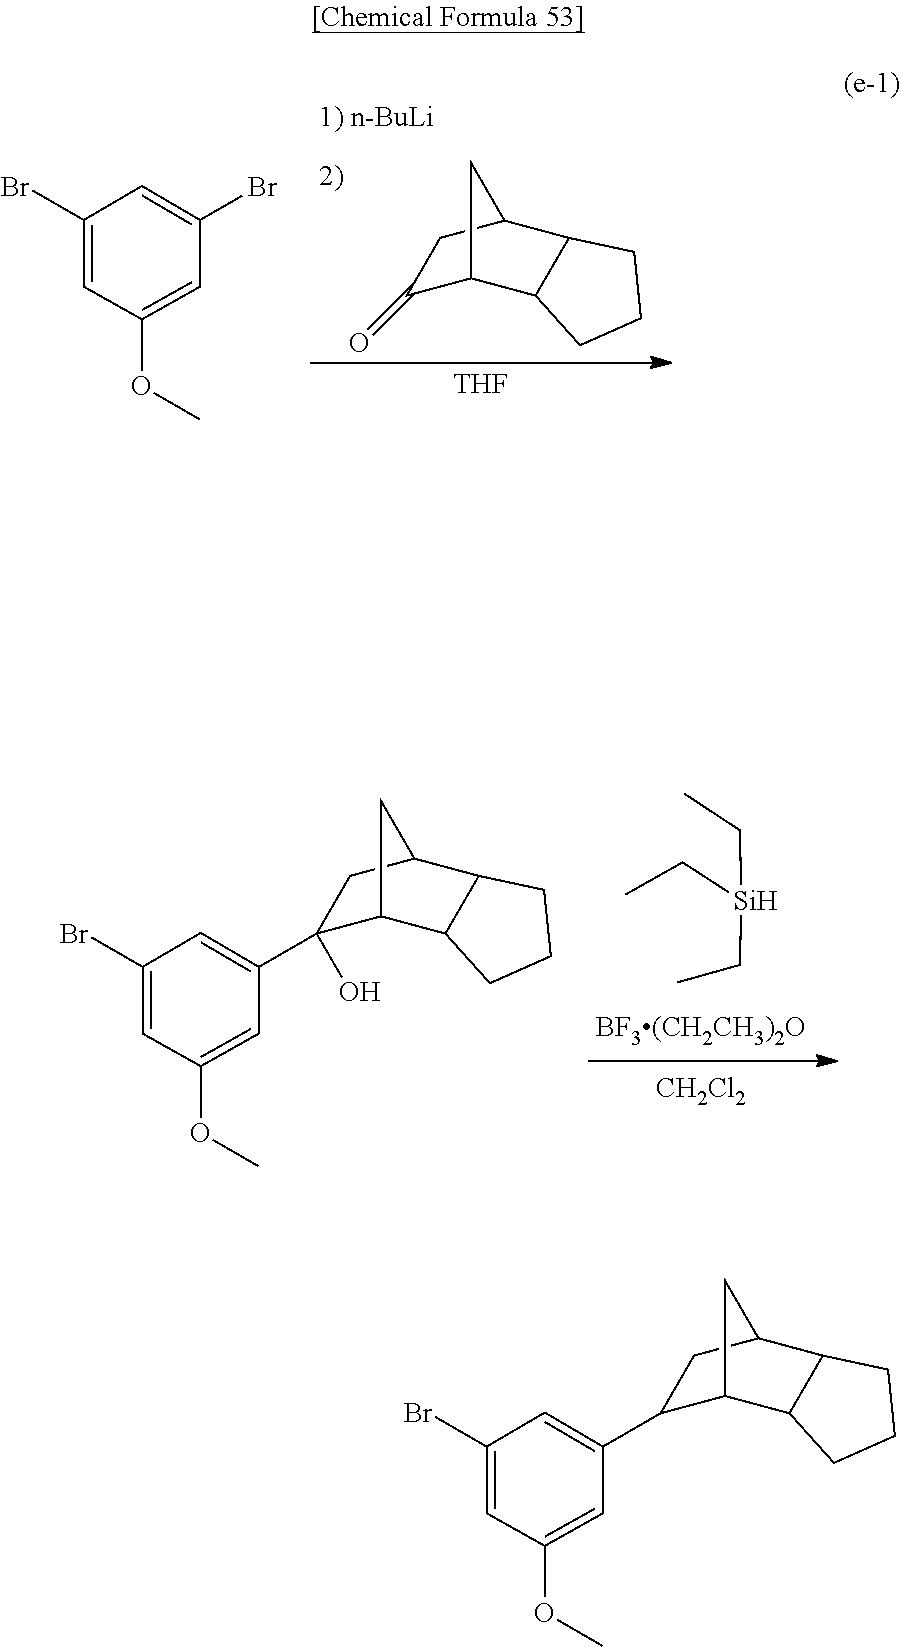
O(C1=CC(C2C3C4C(C(C2)C3)CCC4)=CC(Br)=C1)C.C1(=O)C2C3C(C(C1)C2)CCC3.[THF].O(C1=CC(Br)=CC(Br)=C1)C.O(C1=CC(C2(O)C3C4C(C(C2)C3)CCC4)=CC(Br)=C1)C.[Si](CC)(CC)CC.[CH2Cl2]
